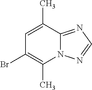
C1(C)=CC(Br)=C(C)N2C1=NC=N2
